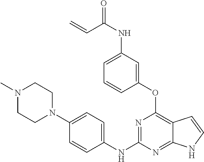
C1(NC2=NC(OC3=CC(NC(C=C)=O)=CC=C3)=C3C(=N2)NC=C3)=CC=C(N2CCN(C)CC2)C=C1
